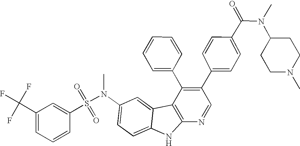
N(C1=CC=C2C(=C1)C1=C(N2)N=CC(C2=CC=C(C(N(C3CCN(C)CC3)C)=O)C=C2)=C1C1=CC=CC=C1)(S(=O)(=O)C1=CC(C(F)(F)F)=CC=C1)C
